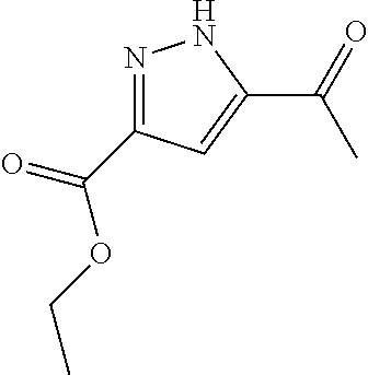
N1=C(C(OCC)=O)C=C(C(=O)C)N1
